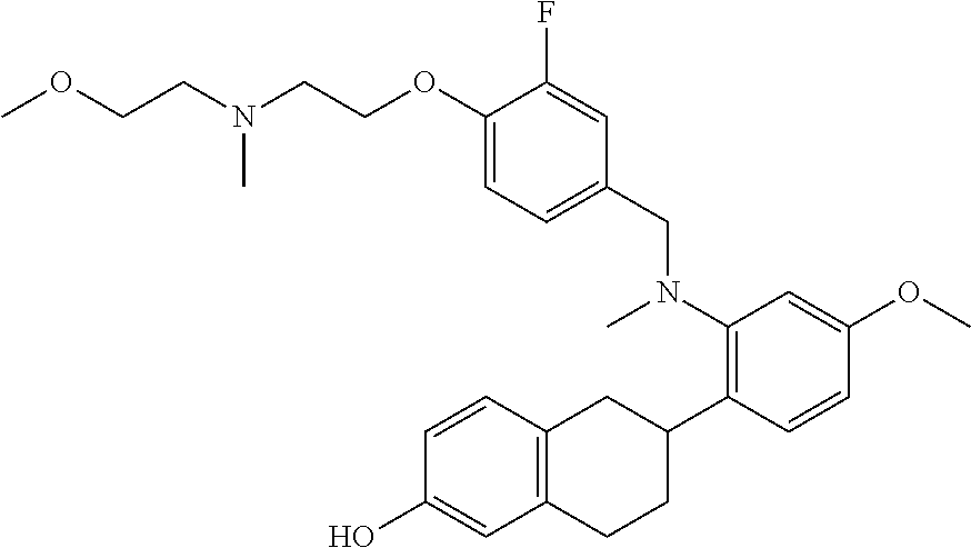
N(CCOC1=CC=C(CN(C2=C(C3CC4=C(CC3)C=C(O)C=C4)C=CC(OC)=C2)C)C=C1F)(CCOC)C
